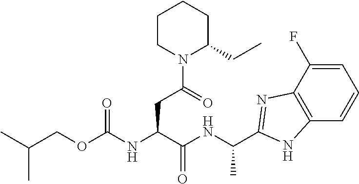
C(OC(NC(C(NC(C)C1=NC2=C(C=CC=C2F)N1)=O)CC(N1C(CC)CCCC1)=O)=O)C(C)C
